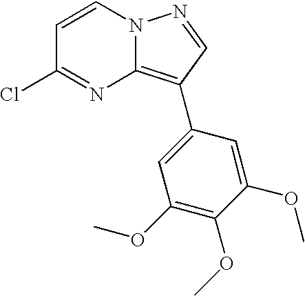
C1=CN2C(=C(C3=CC(OC)=C(OC)C(OC)=C3)C=N2)N=C1Cl
